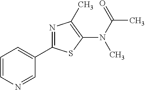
N1=CC(C2=NC(C)=C(N(C(C)=O)C)S2)=CC=C1
